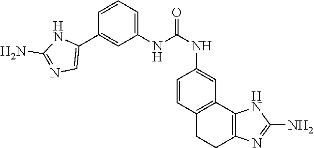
C1(NC(NC2=CC3=C(C=C2)CCC2=C3NC(N)=N2)=O)=CC=CC(C2=CN=C(N)N2)=C1
